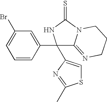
BrC1=CC=CC(C2(C3=CSC(C)=N3)C3=NCCCN3C(=S)N2)=C1
